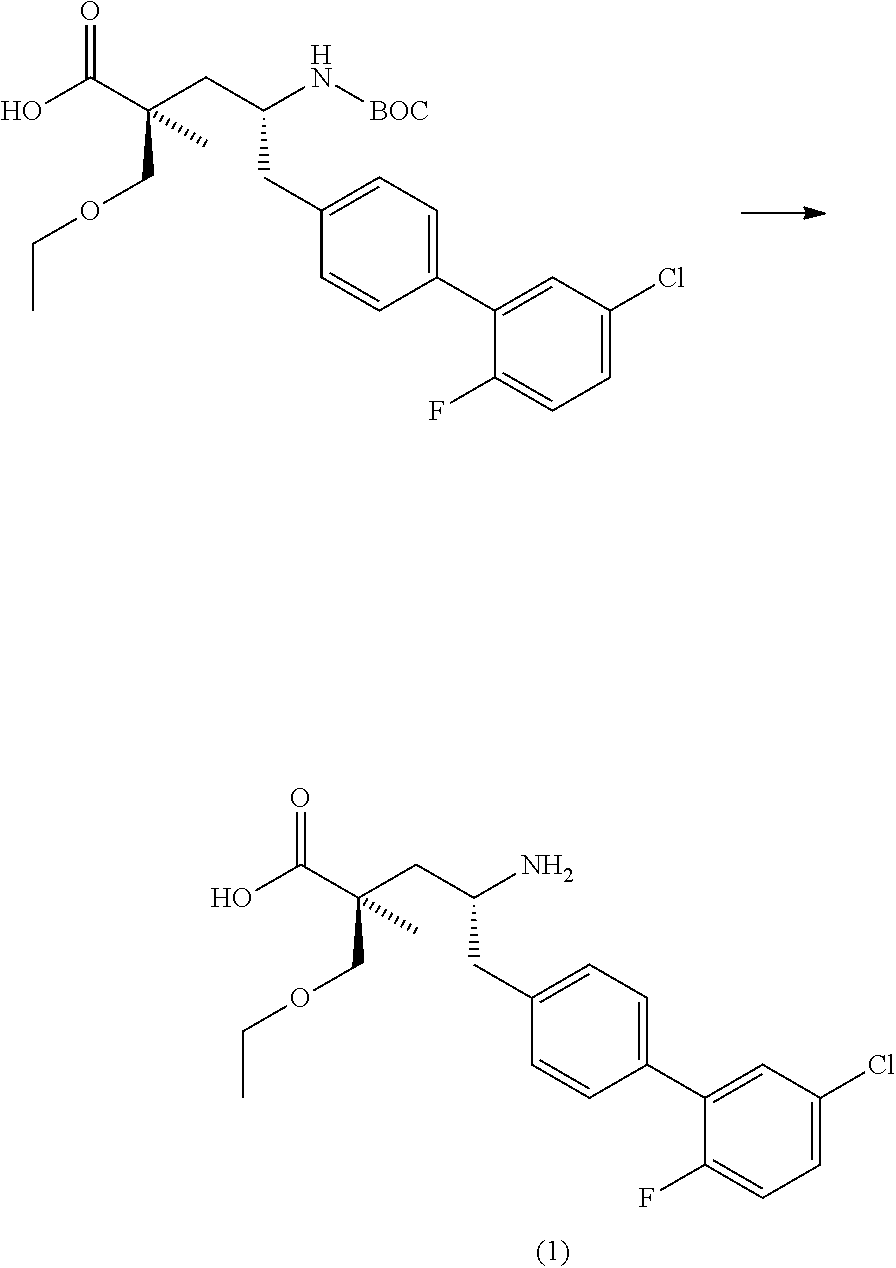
OC(C(CC(N)CC1=CC=C(C2=CC(Cl)=CC=C2F)C=C1)(COCC)C)=O.OC(C(CC(N[BOC])CC1=CC=C(C2=CC(Cl)=CC=C2F)C=C1)(COCC)C)=O
